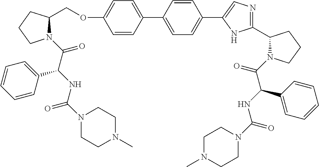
O(C1=CC=C(C2=CC=C(C3=CN=C(C4N(C(=O)C(NC(=O)N5CCN(C)CC5)C5=CC=CC=C5)CCC4)N3)C=C2)C=C1)CC1N(C(=O)C(NC(N2CCN(C)CC2)=O)C2=CC=CC=C2)CCC1
